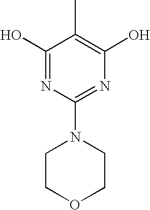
C1(O)=NC(N2CCOCC2)=NC(O)=C1C
